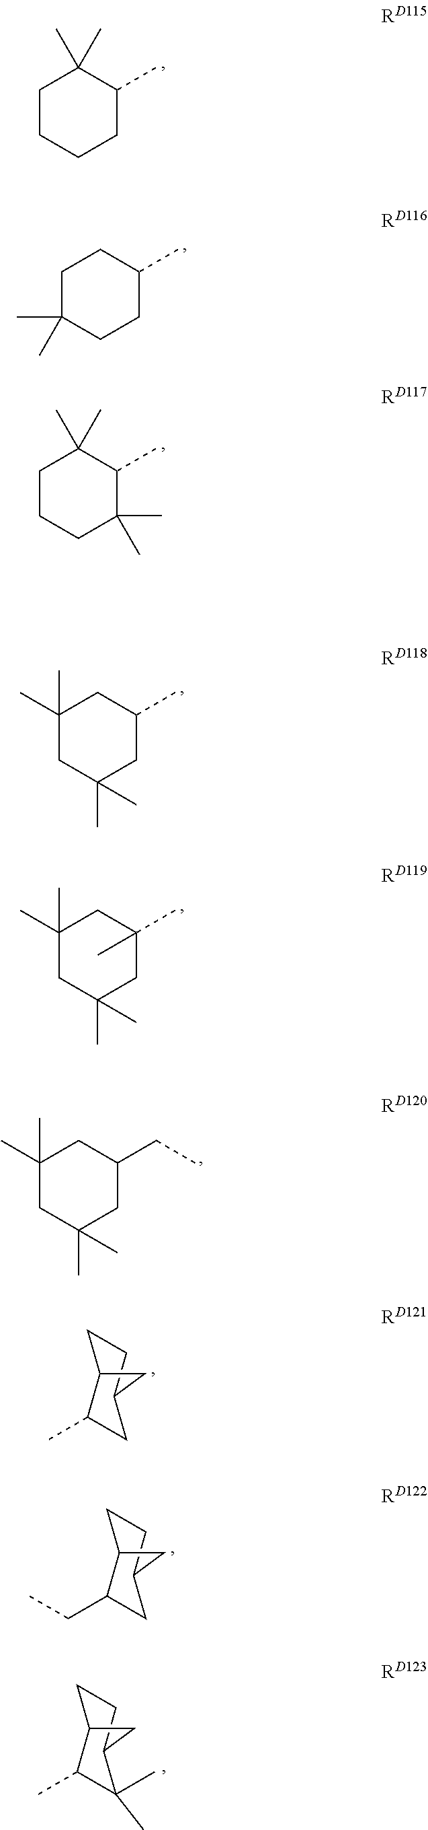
C1(C)C(C)(C)CCCC1.C1(C)CCC(C)(C)CC1.C1(C)C(C)(C)CCCC1(C)C.C1(C)CC(C)(C)CC(C)(C)C1.C1(C)(C)CC(C)(C)CC(C)(C)C1.C1(CC)CC(C)(C)CC(C)(C)C1.CC1C2CCC(C1)C2.C(C1C2CCC(C1)C2)C.CC1C2CCC(C1(C)C)C2
